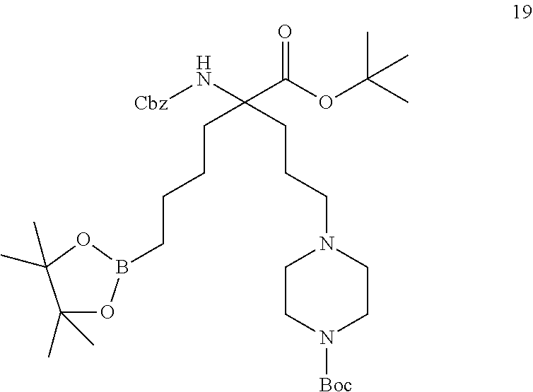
C(CCCC(CCCN1CCN([Boc])CC1)(N[Cbz])C(OC(C)(C)C)=O)B1OC(C)(C)C(C)(C)O1
